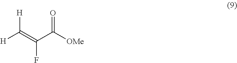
[H]C(=C(C([OMe])=O)F)[H]
